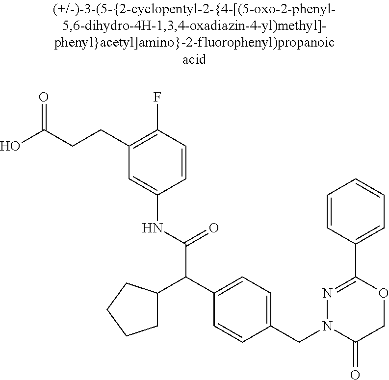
OC(CCC1=C(F)C=CC(NC(C(C2=CC=C(CN3C(=O)COC(C4=CC=CC=C4)=N3)C=C2)C2CCCC2)=O)=C1)=O
